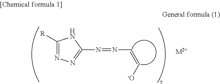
C1([R])=NN=C(N=NC=C[-O])N1.[M2+]
